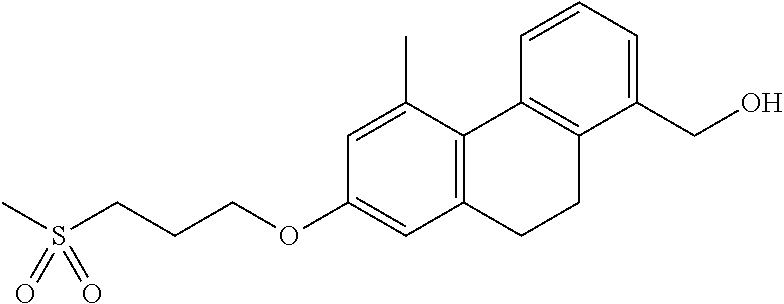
C12=C(C(C)=CC(OCCCS(C)(=O)=O)=C1)C1=C(C(CO)=CC=C1)CC2
